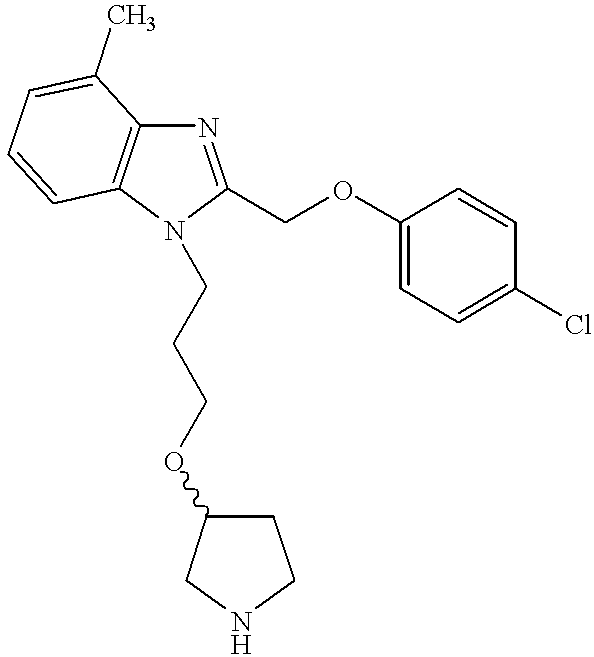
N1=C(COC2=CC=C(Cl)C=C2)N(CCCOC2CCNC2)C2=C1C(C)=CC=C2
